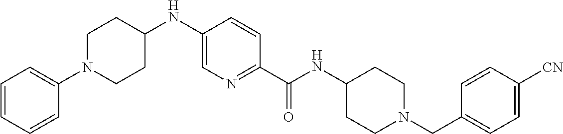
C1CC(NC2=CN=C(C(=O)NC3CCN(CC4=CC=C([CN])C=C4)CC3)C=C2)CCN1C1=CC=CC=C1
